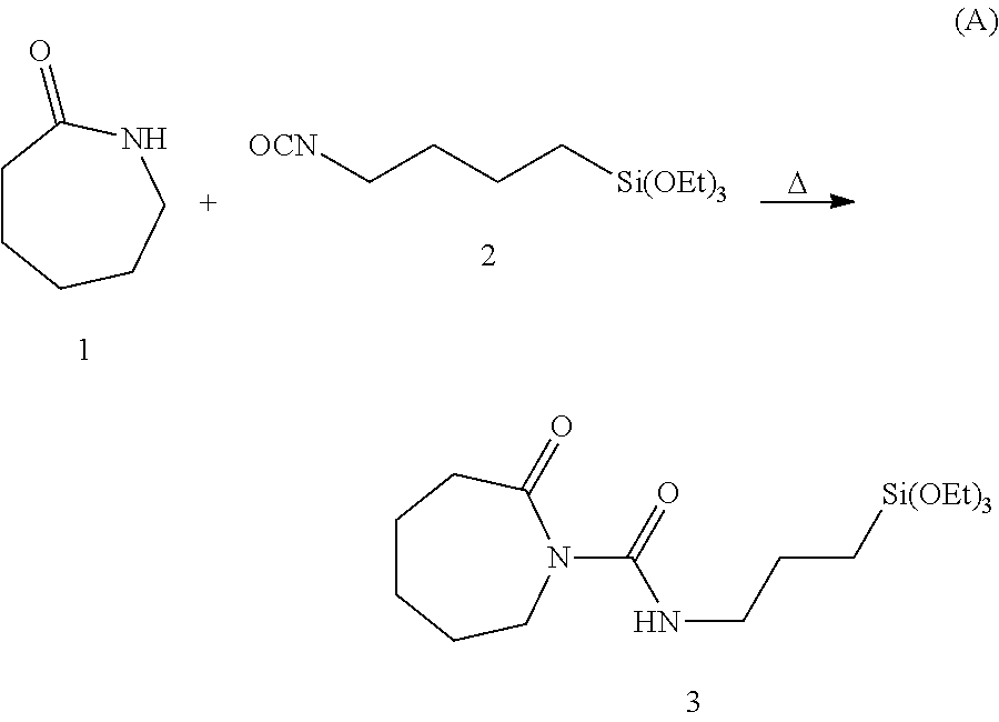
[OCN]CCCC[Si(OEt)3].C1CCCCNC1=O.[D].C1CCCN(C(=O)NCCC[Si(OEt)3])C(=O)C1
